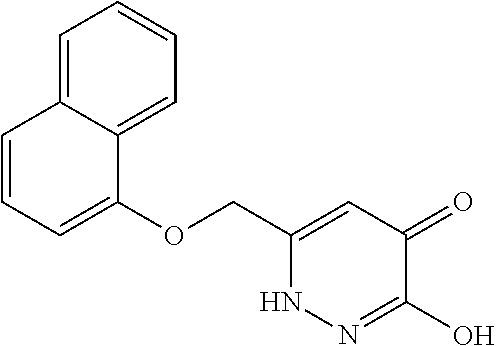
O(CC1=CC(=O)C(O)=NN1)C1=CC=CC2=CC=CC=C12
